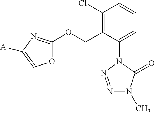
C1(Cl)=C(COC2=NC([A])=CO2)C(N2N=NN(C)C2=O)=CC=C1
